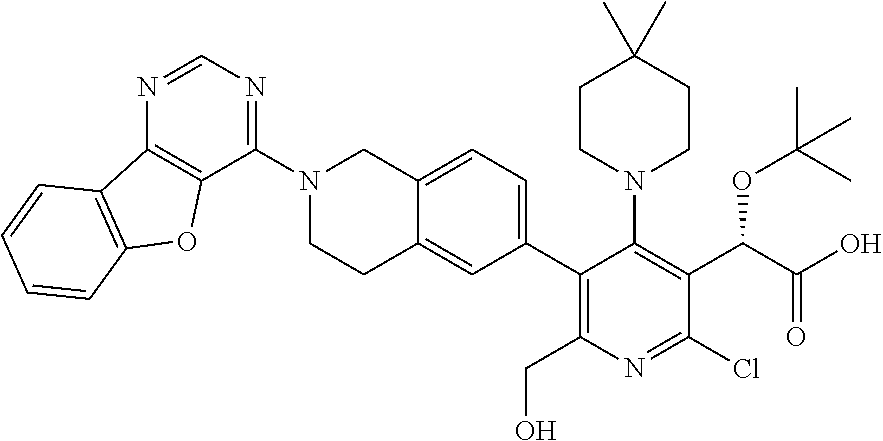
C1(N2CC3=CC=C(C4=C(CO)N=C(Cl)C(C(C(O)=O)OC(C)(C)C)=C4N4CCC(C)(C)CC4)C=C3CC2)=NC=NC2=C1OC1=C2C=CC=C1
